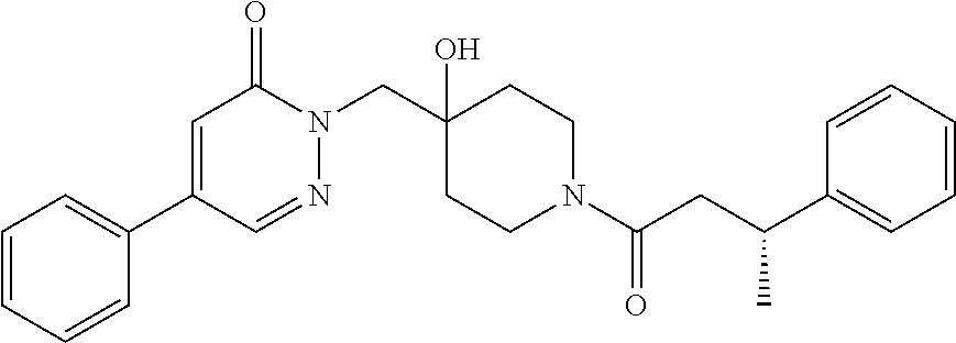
C1(C2=CC(=O)N(CC3(O)CCN(C(CC(C4=CC=CC=C4)C)=O)CC3)N=C2)=CC=CC=C1
